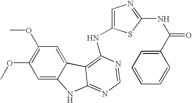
N(C1=CN=C(NC(=O)C2=CC=CC=C2)S1)C1=C2C3=CC(OC)=C(OC)C=C3NC2=NC=N1
